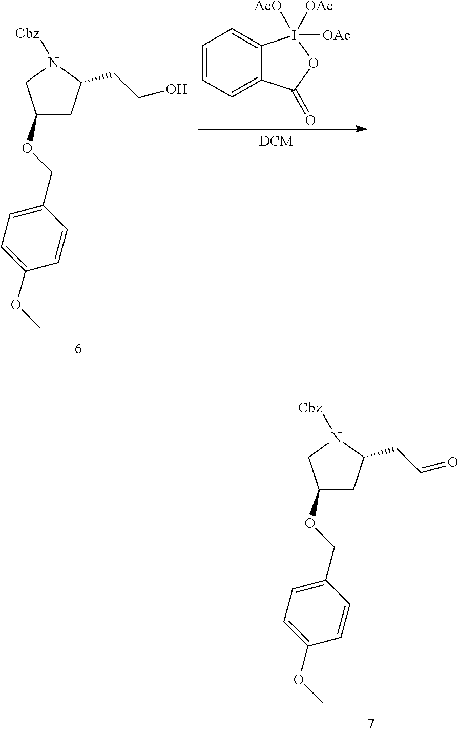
C1(OCC2=CC=C(OC)C=C2)CC(CCO)N([Cbz])C1.C1=CC=C2C(=C1)I([OAc])([AcO])([OAc])OC2=O.C1(OCC2=CC=C(OC)C=C2)CC(CC=O)N([Cbz])C1
